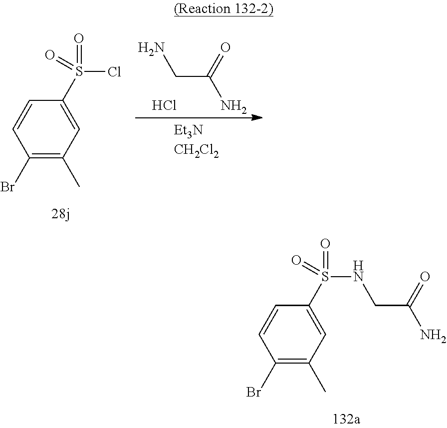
C1(Br)=C(C)C=C(S(NCC(N)=O)(=O)=O)C=C1.C1(Br)=C(C)C=C(S(Cl)(=O)=O)C=C1.NCC(N)=O.Cl
